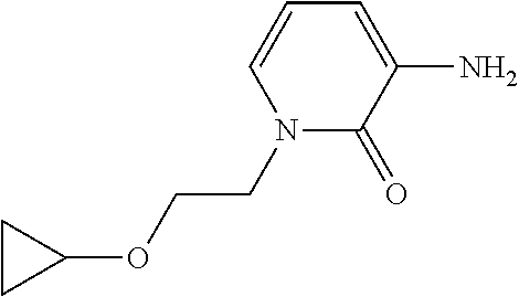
N1(CCOC2CC2)C(=O)C(N)=CC=C1
